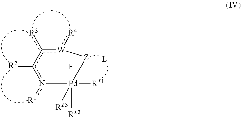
c1([R3])c([R2])n([R1])[Pd](F)([RL1])([RL3])([RL2])[Z][W]1:[R4]
